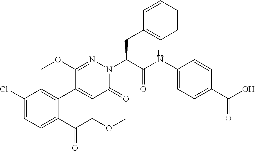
C1(Cl)=CC=C(C(COC)=O)C(C2=CC(=O)N(C(CC3=CC=CC=C3)C(NC3=CC=C(C(O)=O)C=C3)=O)N=C2OC)=C1
